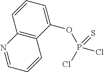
C1(OP(=S)(Cl)Cl)=CC=CC2=C1C=CC=N2
